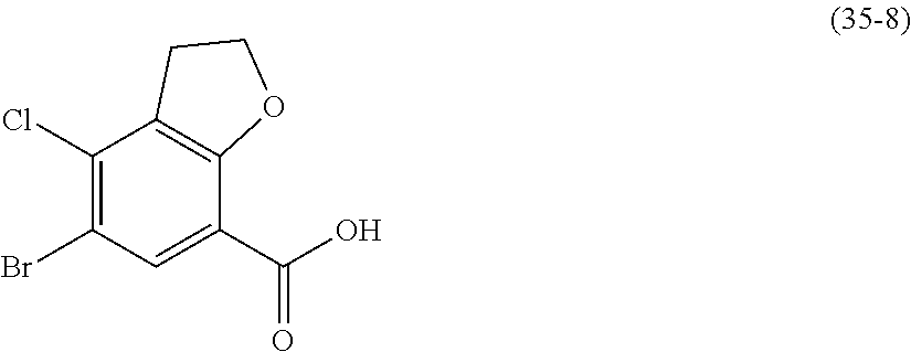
C1(Cl)=C(Br)C=C(C(O)=O)C2=C1CCO2
